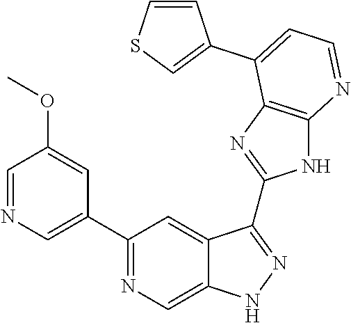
C1(C2=NC=C3C(=C2)C(C2=NC4=C(N2)N=CC=C4C2=CSC=C2)=NN3)=CN=CC(OC)=C1
